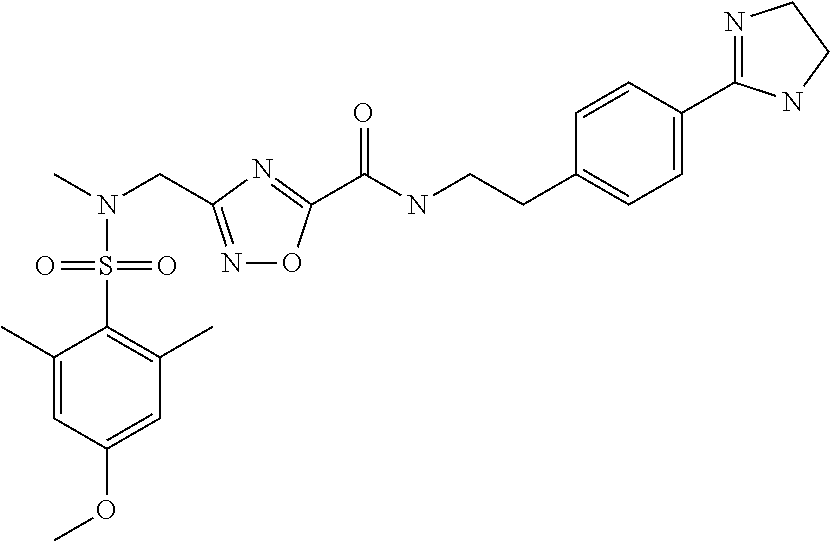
C1=C(OC)C=C(C)C(S(=O)(=O)N(CC2=NOC(C(=O)NCCC3=CC=C(C4=NCCN4)C=C3)=N2)C)=C1C
